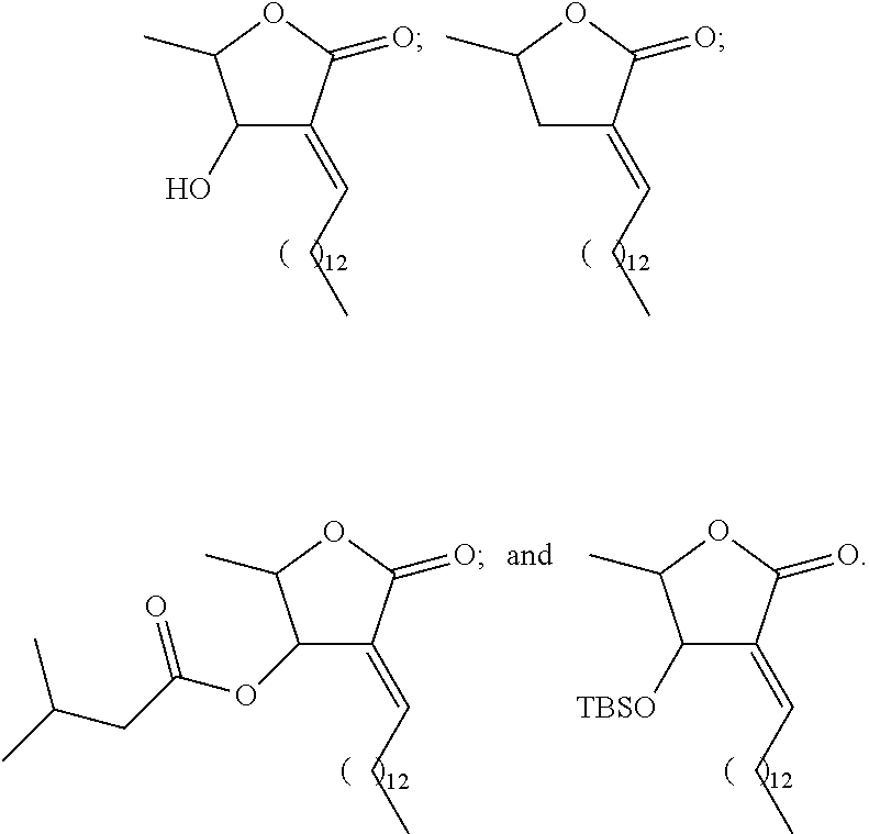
C1(O)C(=CCC)C(=O)OC1C.C1C(=CCC)C(=O)OC1C.C1([TBSO])C(=CCC)C(=O)OC1C.C1(OC(CC(C)C)=O)C(=CCC)C(=O)OC1C
